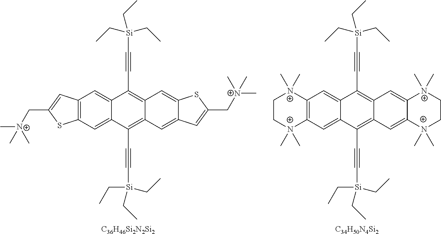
C12=C(C=C3C(=C1)C(C#C[Si](CC)(CC)CC)=C1C(=C3C#C[Si](CC)(CC)CC)C=C3C(=C1)SC(C[N+](C)(C)C)=C3)SC(C[N+](C)(C)C)=C2.[C36H46Si2N2Si2].C12=C(C=C3C(=C1)C(C#C[Si](CC)(CC)CC)=C1C(=C3C#C[Si](CC)(CC)CC)C=C3C(=C1)[N+](C)(C)CC[N+]3(C)C)[N+](C)(C)CC[N+]2(C)C.[C34H50N4Si2]
